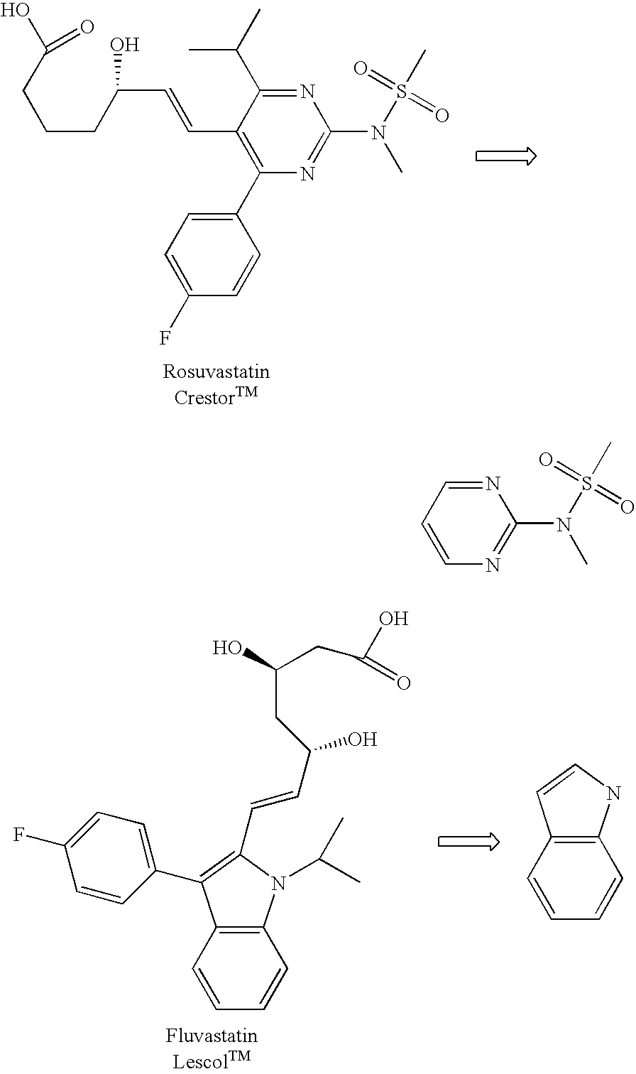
C1(C2=C(C=CC(CCCC(=O)O)O)C(C(C)C)=NC(N(S(C)(=O)=O)C)=N2)=CC=C(F)C=C1.C12=C(C=CC=C1)C(C1=CC=C(F)C=C1)=C(C=CC(CC(O)CC(O)=O)O)N2C(C)C.C12=C(C=CC=C1)C=CN2.N1=CC=CN=C1N(S(C)(=O)=O)C
